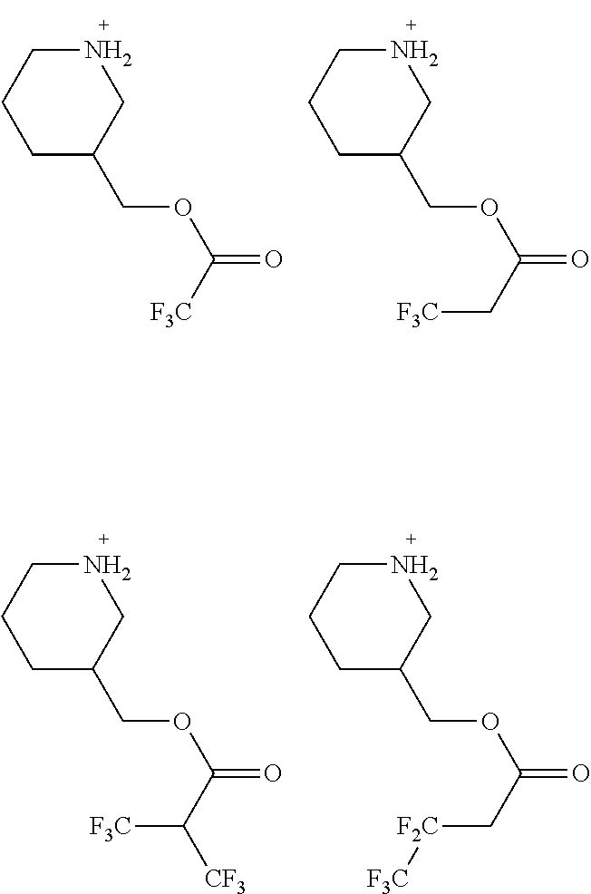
C1C(COC(=O)[F3C])CNCC1.C1C(COC(=O)C[F3C])CNCC1.C1C(COC(=O)C([F3C])[CF3])CNCC1.C1C(COC(=O)C[F2C][F3C])CNCC1
